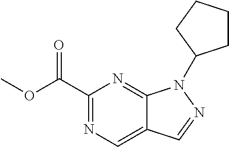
C1(C(OC)=O)=NC=C2C(=N1)N(C1CCCC1)N=C2
